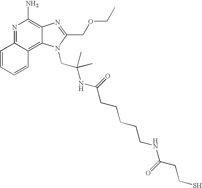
N1=C2C(=C3C(=C1N)N=C(COCC)N3CC(NC(CCCCCNC(CCS)=O)=O)(C)C)C=CC=C2
